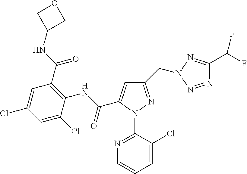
C1=C(Cl)C(NC(=O)C2=CC(CN3N=C(C(F)F)N=N3)=NN2C2=NC=CC=C2Cl)=C(C(=O)NC2COC2)C=C1Cl
